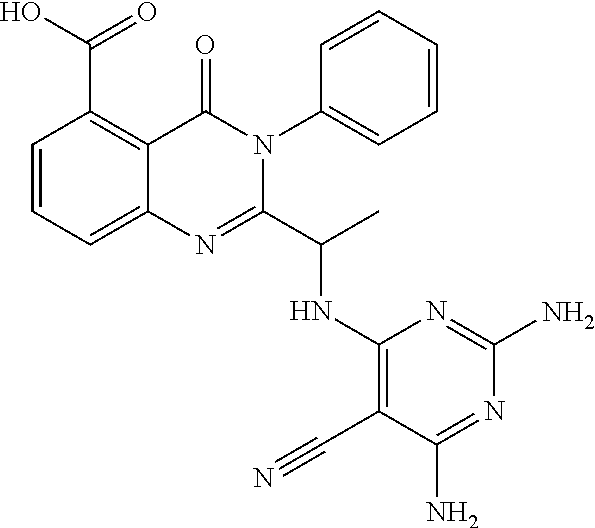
C1=CC=C2C(=C1C(O)=O)C(=O)N(C1=CC=CC=C1)C(C(C)NC1=C(C#N)C(N)=NC(N)=N1)=N2
